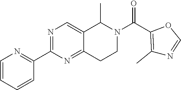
C1=CC=CC(C2=NC=C3C(=N2)CCN(C(C2=C(C)N=CO2)=O)C3C)=N1
